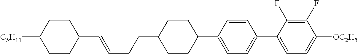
C1(C=CCCC2CCC(C3=CC=C(C4=CC=C([OC2H5])C(F)=C4F)C=C3)CC2)CCC([C5H11])CC1
